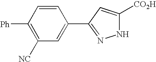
[Ph]C1=C([NC])C=C(C2=NNC([CO2H])=C2)C=C1
